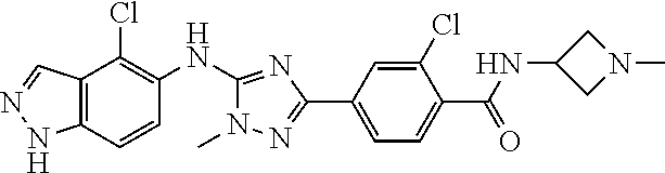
C12=C(C=CC(NC3=NC(C4=CC=C(C(=O)NC5CN(C)C5)C(Cl)=C4)=NN3C)=C1Cl)NN=C2
